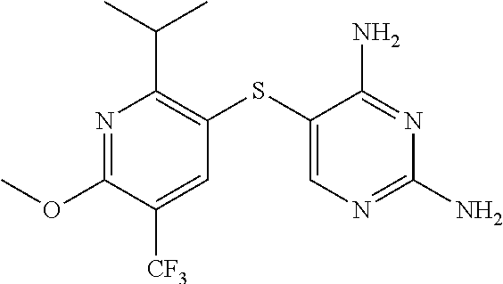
N1=C(OC)C([CF3])=CC(SC2=CN=C(N)N=C2N)=C1C(C)C
